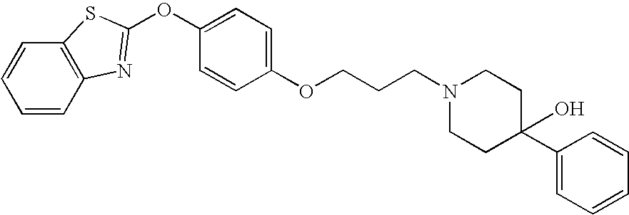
C1=CC2=C(C=C1)SC(OC1=CC=C(OCCCN3CCC(C4=CC=CC=C4)(O)CC3)C=C1)=N2
